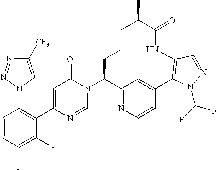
C12=NC=CC(=C1)C1=C(NC(=O)C(C)CCCC2N2C(=O)C=C(C3=C(N4C=C([CF3])N=N4)C=CC(F)=C3F)N=C2)C=NN1C(F)F
